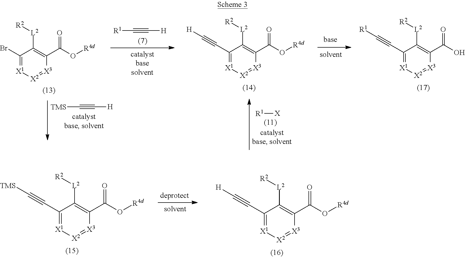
C1(C#C[TMS])=[X1][X2]=[X3]C(C(O[R4d])=O)=C1[L2][R2].C1(C#C[H])=[X1][X2]=[X3]C(C(O[R4d])=O)=C1[L2][R2].C1(Br)=[X1][X2]=[X3]C(C(O[R4d])=O)=C1[L2][R2].[TMS]C#C[H].[R1][X].C(#C[H])[R1].C1(C#C[H])=[X1][X2]=[X3]C(C(O[R4d])=O)=C1[L2][R2].C1(C#C[R1])=[X1][X2]=[X3]C(C(O)=O)=C1[L2][R2]
